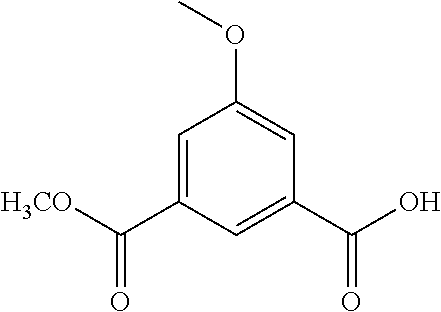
C1=C(C([H3CO])=O)C=C(C(O)=O)C=C1OC
